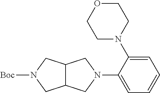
C12C(CN(C3=CC=CC=C3N3CCOCC3)C1)CN([Boc])C2
